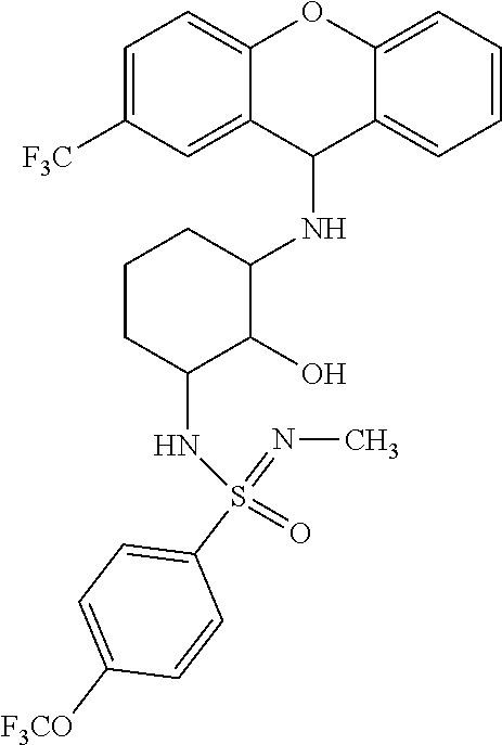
C1(NC2CCCC(NS(=O)(C3=CC=C([F3CO])C=C3)=NC)C2O)C2=CC([F3C])=CC=C2OC2=CC=CC=C12
